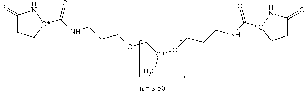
C1(=O)CC[C*](C(=O)NCCCOC[C*](C)OCCCNC(=O)[*C]2NC(=O)CC2)N1
